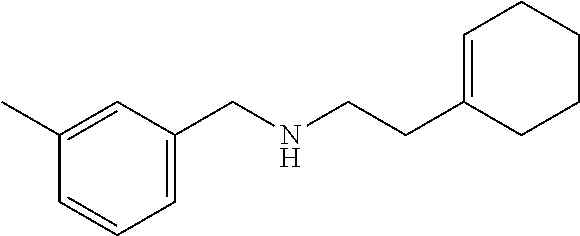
C1(CNCCC2=CCCCC2)=CC=CC(C)=C1
